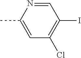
CC1=CC(Cl)=C(I)C=N1
